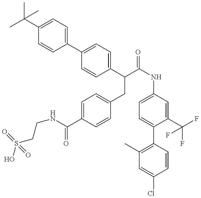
OS(CCNC(=O)C1=CC=C(CC(C2=CC=C(C3=CC=C(C(C)(C)C)C=C3)C=C2)C(=O)NC2=CC=C(C3=C(C)C=C(Cl)C=C3)C(C(F)(F)F)=C2)C=C1)(=O)=O
